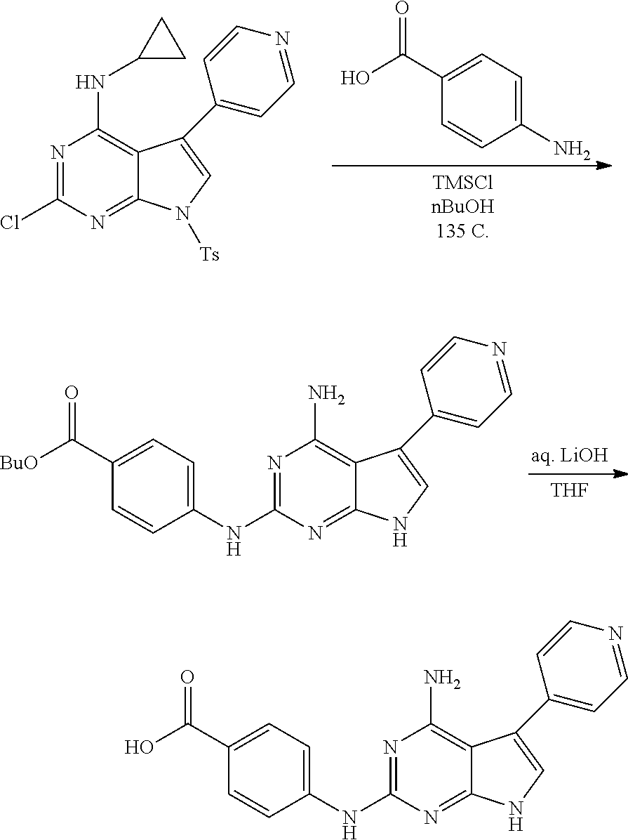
N1=C(Cl)N=C2C(=C1NC1CC1)C(C1=CC=NC=C1)=CN2[Ts].C1(C(O)=O)=CC=C(N)C=C1.C1(C([BuO])=O)=CC=C(NC2=NC(N)=C3C(=N2)NC=C3C2=CC=NC=C2)C=C1.[THF].C1(C(O)=O)=CC=C(NC2=NC(N)=C3C(=N2)NC=C3C2=CC=NC=C2)C=C1
